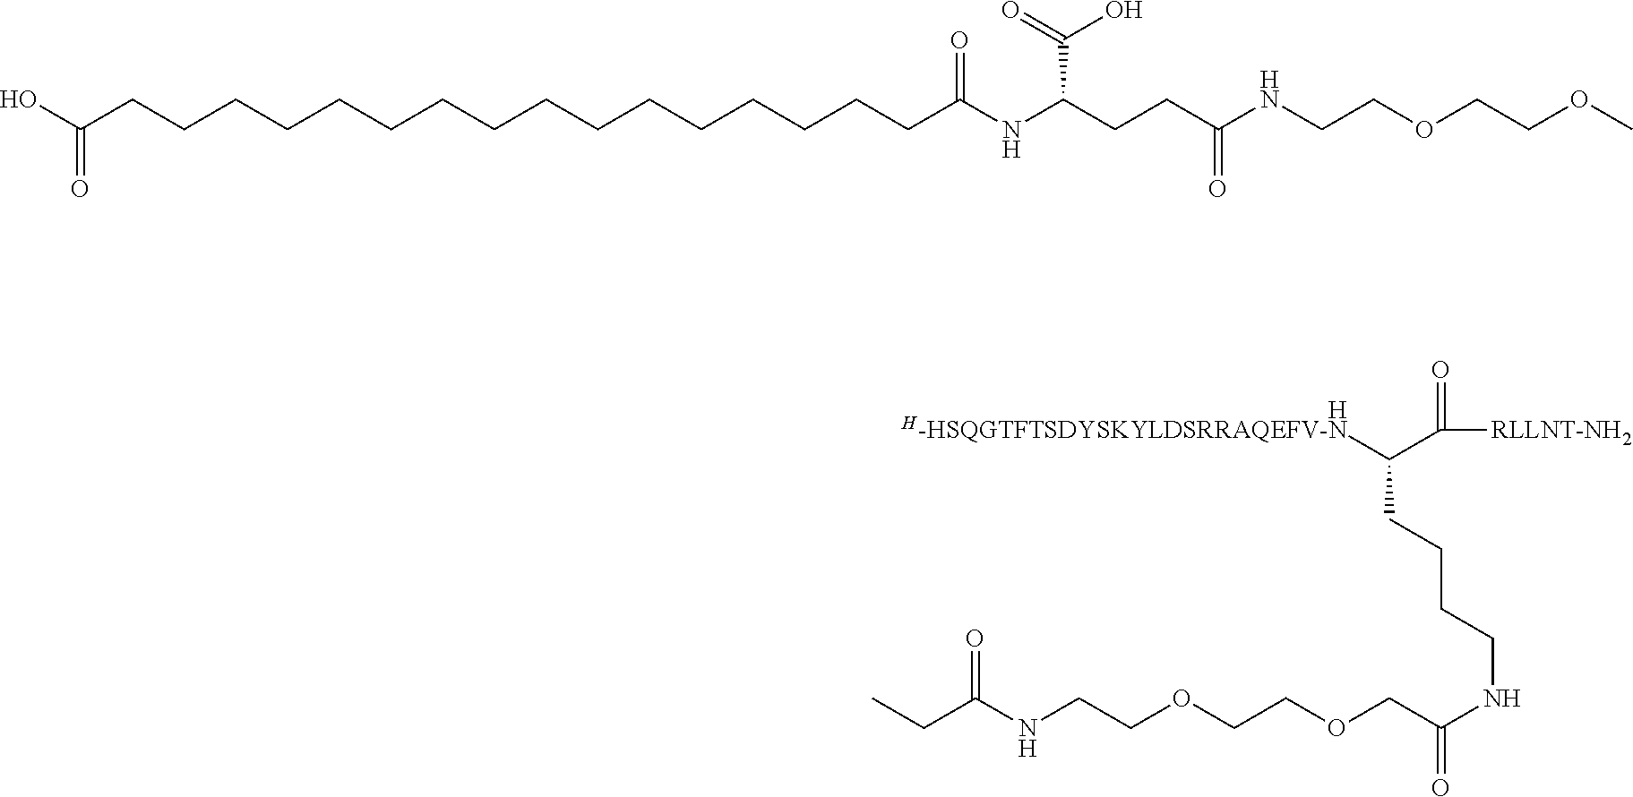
[H].C(NCCOCCOCC(=O)NCCCCC([H-HSQGTFTSDYSKYLDSRRAQEFV-N])C([RLLNT-NH2])=O)(=O)CC.C(CCCCCCC(NC(CCC(NCCOCCOC)=O)C(O)=O)=O)CCCCCCCCCC(O)=O
